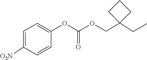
C1(OC(=O)OCC2(CC)CCC2)=CC=C([O2N])C=C1
